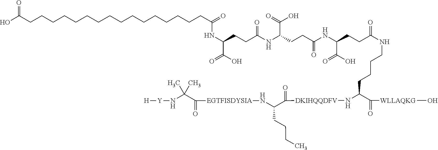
[Y](NC(C(=O)[EGTFISDYSIA]NC(C(=O)[DKIHQQDFV]NC(C(=O)[WLLAQKG]O)CCCCNC(CCC(C(=O)O)NC(CCC(NC(CCC(NC(CCCCCCCCCCCCCCCCC(O)=O)=O)C(=O)O)=O)C(=O)O)=O)=O)CCCC)(C)C)[H]
